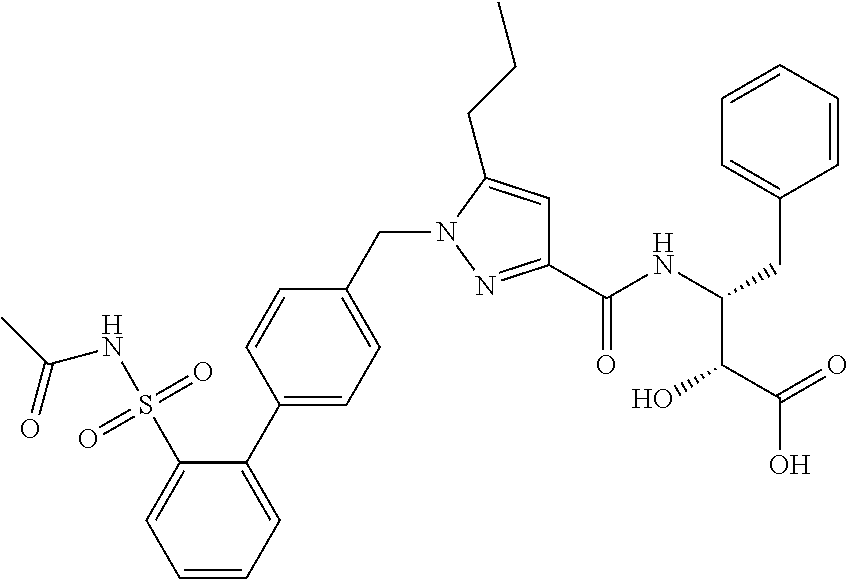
S(C1=CC=CC=C1C1=CC=C(CN2N=C(C(NC(CC3=CC=CC=C3)C(C(=O)O)O)=O)C=C2CCC)C=C1)(=O)(=O)NC(C)=O
